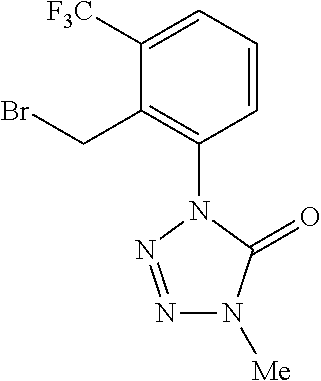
C1([F3C])=CC=CC(N2C(=O)N([Me])N=N2)=C1CBr
